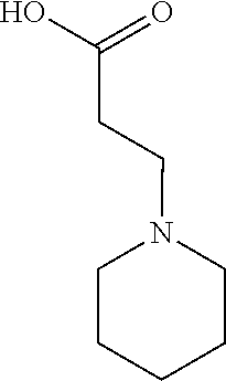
C(CN1CCCCC1)C(O)=O
